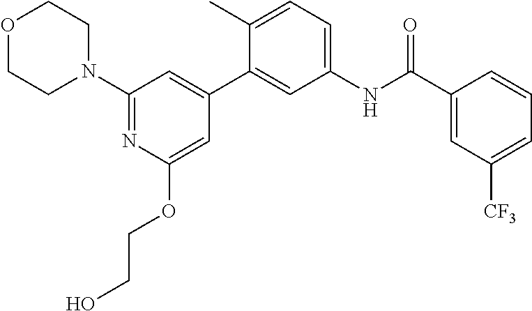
O1CCN(C2=NC(OCCO)=CC(C3=CC(NC(C4=CC([CF3])=CC=C4)=O)=CC=C3C)=C2)CC1
